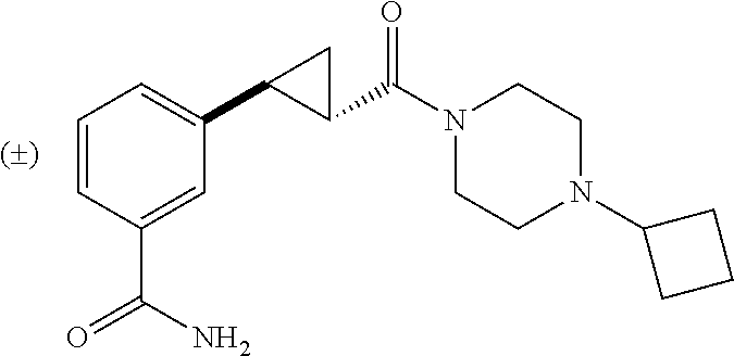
C1=CC(C(N)=O)=CC(C2CC2C(=O)N2CCN(C3CCC3)CC2)=C1
